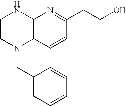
C1CN(CC2=CC=CC=C2)C2=C(N1)N=C(CCO)C=C2
